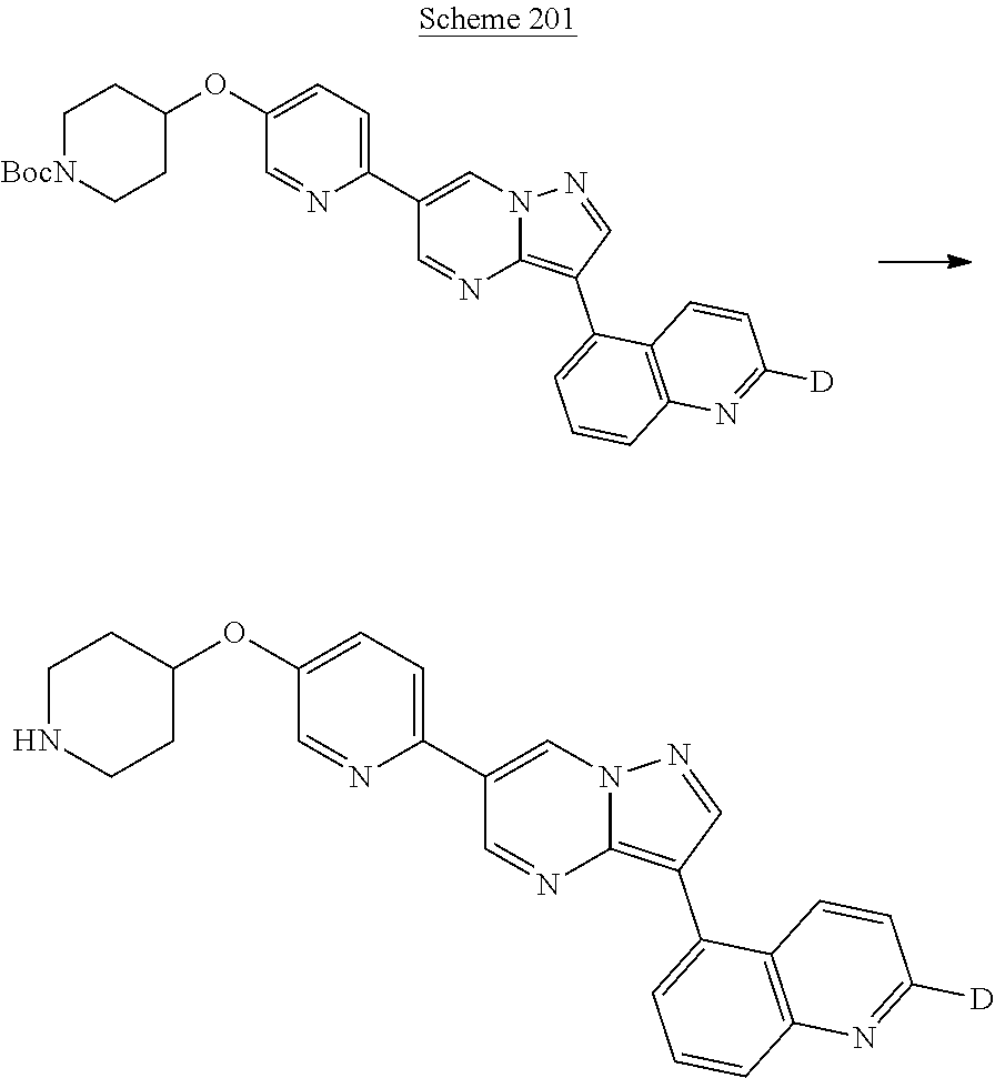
C1[BocN]CCC(OC2=CC=C(C3=CN4C(=C(C5=CC=CC6=C5C=CC([D])=N6)C=N4)N=C3)N=C2)C1.C1NCCC(OC2=CC=C(C3=CN4C(=C(C5=CC=CC6=C5C=CC([D])=N6)C=N4)N=C3)N=C2)C1
